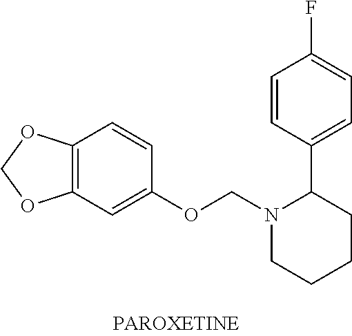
C12=C(C=C(OCN3CCCCC3C3=CC=C(F)C=C3)C=C1)OCO2
